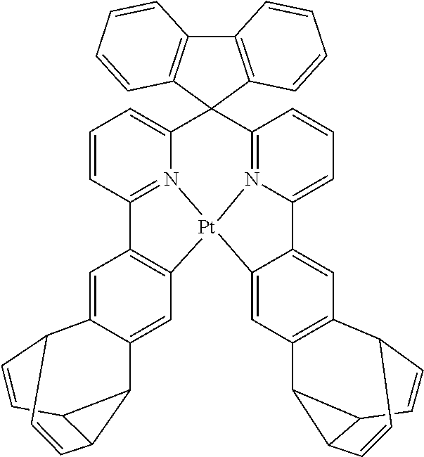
C12=CC3=C(C=C1C1C=CC4C2C4C=C1)C1=N2C(=CC=C1)C1(C4=N5C(=CC=C4)C4=CC6=C(C7C8C=CC6C=CC78)C=C4[Pt]325)C2=C(C3=C1C=CC=C3)C=CC=C2
